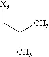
C([X3])C(C)C
